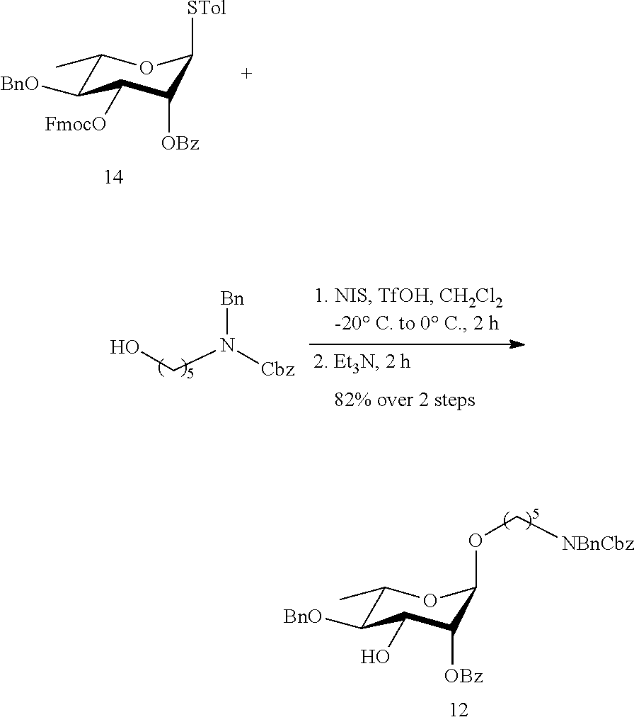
C1(C)C([BnO])C([FmocO])C([OBz])C([STol])O1.OCN([Cbz])[Bn].C1(C)C([BnO])C(O)C([OBz])C(OC[NBnCbz])O1
